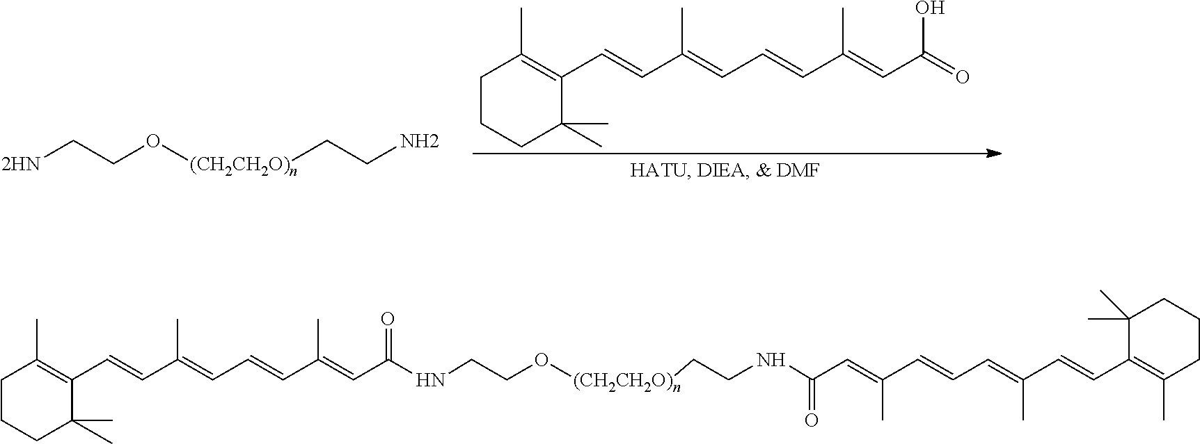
C1CCC(C)(C)C(C=CC(=CC=CC(=CC(=O)O)C)C)=C1C.[2HN]CCO[(CH2CH2O)n]CCN.C1CCC(C)(C)C(C=CC(=CC=CC(=CC(NCCO[(CH2CH2O)n]CCNC(C=C(C)C=CC=C(C)C=CC2=C(C)CCCC2(C)C)=O)=O)C)C)=C1C
